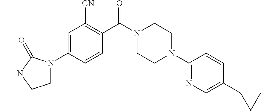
C1N(C2=CC([CN])=C(C(N3CCN(C4=NC=C(C5CC5)C=C4C)CC3)=O)C=C2)C(=O)N(C)C1
